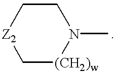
C1[(CH2)w]N(C)CC[Z2]1
